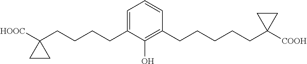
C1=C(CCCCC2([HOOC])CC2)C(O)=C(CCCCCC2([COOH])CC2)C=C1
